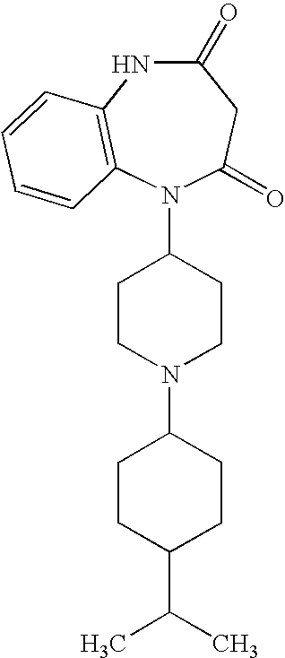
C1(N2C3=C(NC(=O)CC2=O)C=CC=C3)CCN(C2CCC(C(C)C)CC2)CC1
